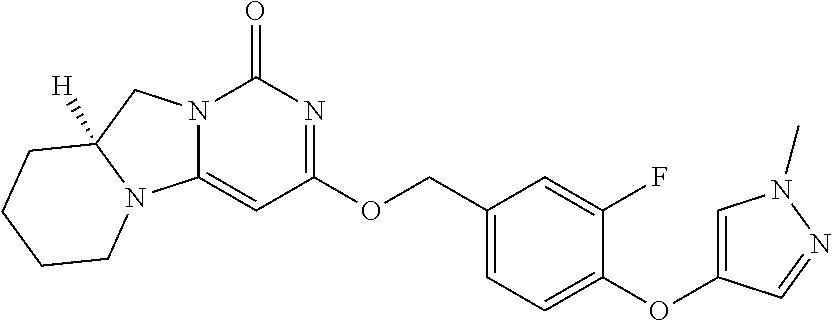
O(C1=CC=C(COC2=NC(=O)N3C(=C2)N2C([H])(C3)CCCC2)C=C1F)C1=CN(C)N=C1
